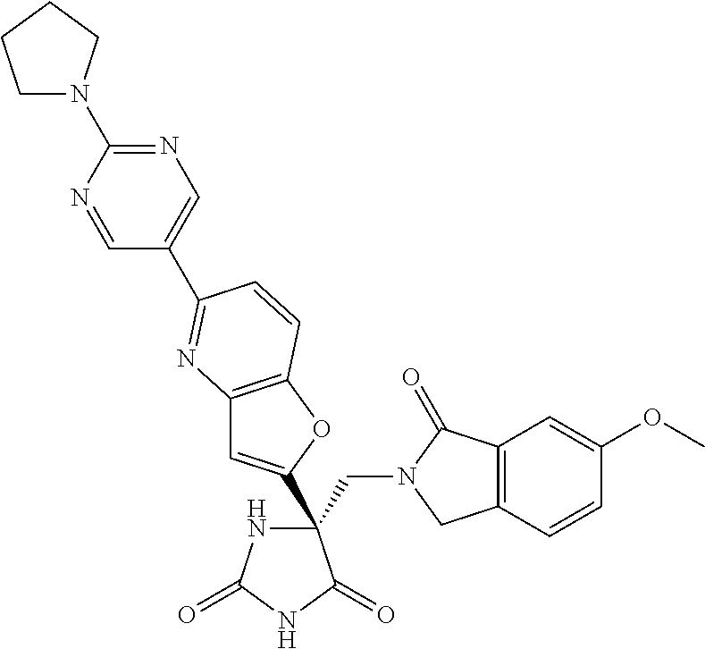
C12=C(OC(C3(CN4CC5=C(C4=O)C=C(OC)C=C5)NC(=O)NC3=O)=C1)C=CC(C1=CN=C(N3CCCC3)N=C1)=N2
